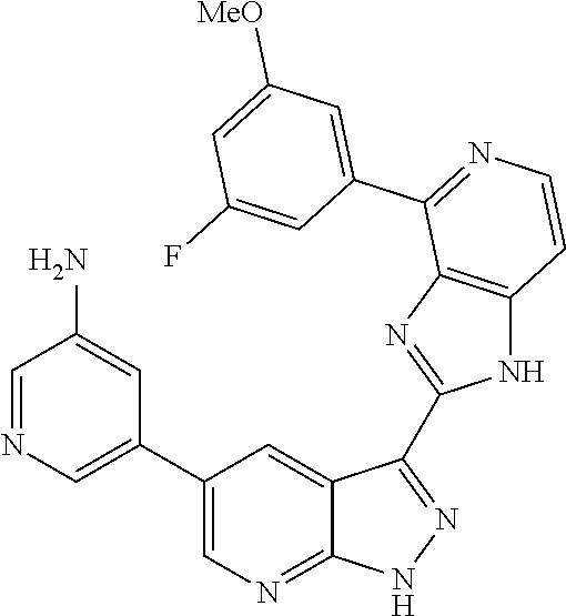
C1=NC=C(C2=CN=C3C(=C2)C(C2=NC4=C(N2)C=CN=C4C2=CC([MeO])=CC(F)=C2)=NN3)C=C1N
